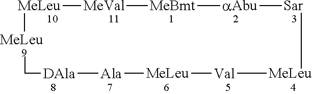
C1[MeLeu][MeLeu][MeVal][MeBmt][aAbu][Sar]C[MeLeu][Val][MeLeu][Ala][DAla]1
